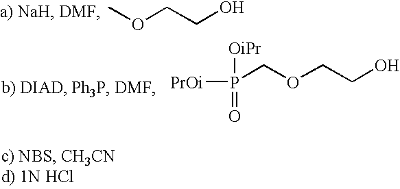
COCCO.P(COCCO)([PrOi])([OiPr])=O
